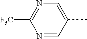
C1=C(C)C=NC([F3C])=N1
